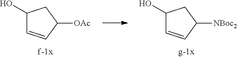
C1(O)C=CC([OAc])C1.C1(O)C=CC([NBoc2])C1
